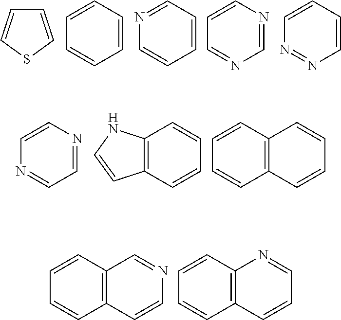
C1=CSC=C1.C1=CC=CC=C1.N1=CC=CC=C1.C1=CN=CN=C1.C1=CC=CN=N1.C1=CN=CC=N1.C12=C(C=CC=C1)C=CN2.C1=CC2=C(C=C1)C=CC=C2.C1=CC2=C(C=C1)C=CN=C2.C1=CC2=C(C=C1)C=CC=N2
